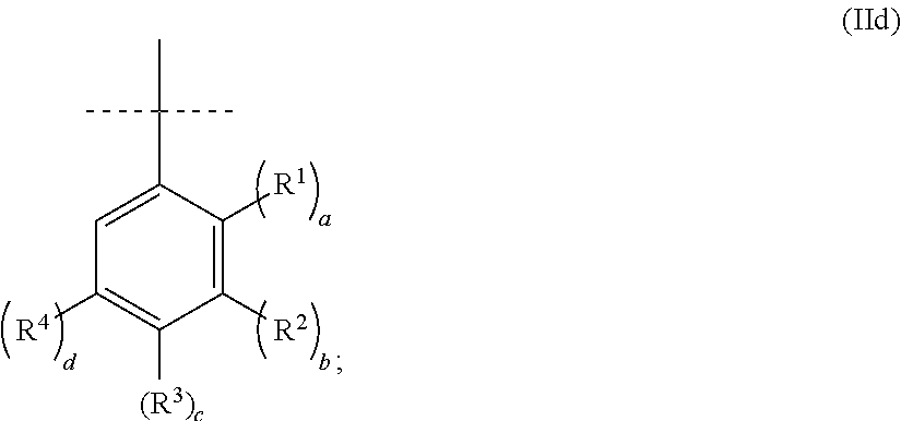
C1([R2])=C([R1])C(C(C)(C)C)=CC([R4])=C1[(R3)c]
